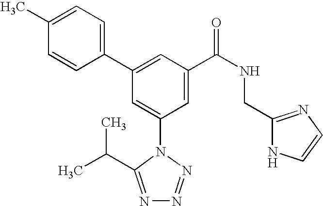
C1(C2=CC(C(NCC3=NC=CN3)=O)=CC(N3C(C(C)C)=NN=N3)=C2)=CC=C(C)C=C1
